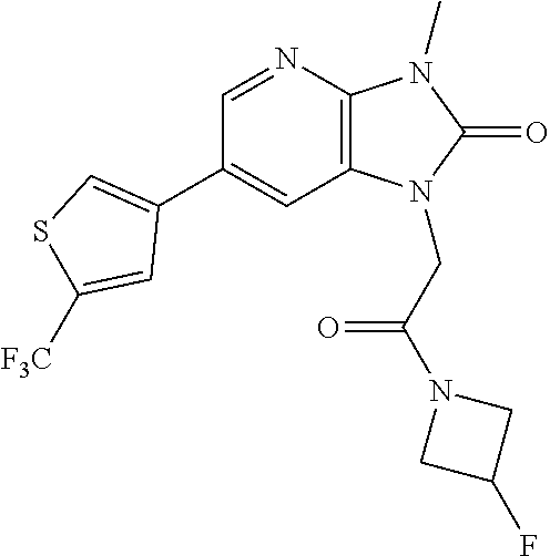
C1(C2=CSC([F3C])=C2)=CC2=C(N=C1)N(C)C(=O)N2CC(N1CC(F)C1)=O
